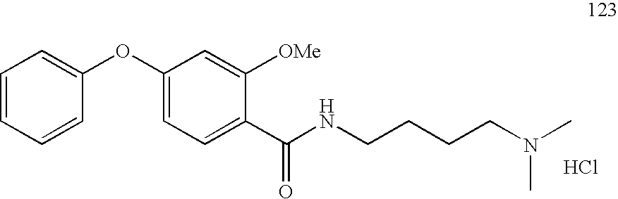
C1=CC=CC(OC2=CC=C(C(NCCCCN(C)C)=O)C([OMe])=C2)=C1.Cl
